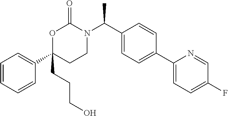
C1=CC=CC(C2(CCCO)CCN(C(C3=CC=C(C4=CC=C(F)C=N4)C=C3)C)C(=O)O2)=C1
